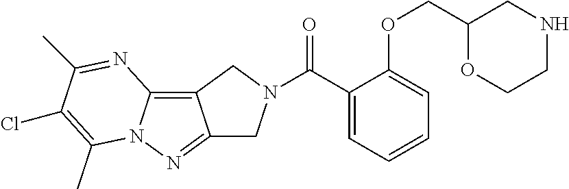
C12=NN3C(=C1CN(C(=O)C1=CC=CC=C1OCC1OCCNC1)C2)N=C(C)C(Cl)=C3C
